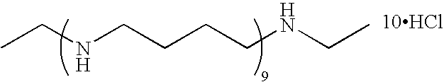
CCNCCCCNCC.[10HCl]
